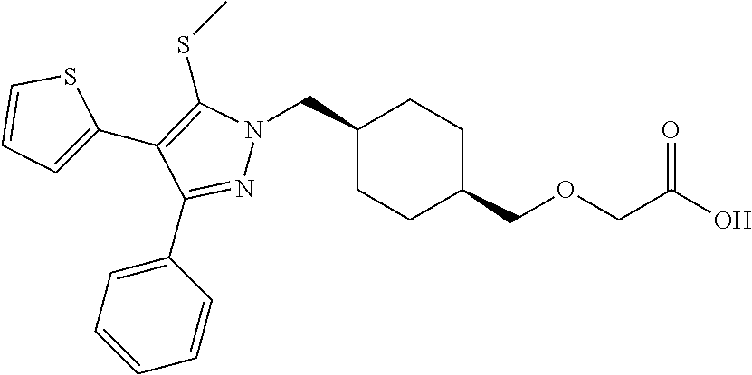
C1(CN2N=C(C3=CC=CC=C3)C(C3=CC=CS3)=C2SC)CCC(COCC(O)=O)CC1
